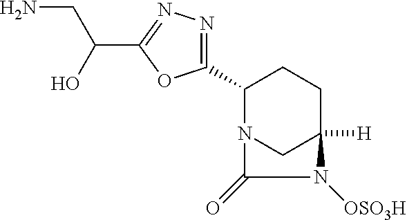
C1(C2=NN=C(C(CN)O)O2)N2CC([H])(CC1)N([OSO3H])C2=O
